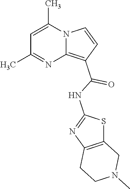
C1=C(C)N2C(=C(C(NC3=NC4=C(S3)CN(C)CC4)=O)C=C2)N=C1C
